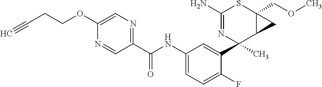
N1=CC(C(NC2=CC=C(F)C(C3(C)C4C(COC)(SC(N)=N3)C4)=C2)=O)=NC=C1OCCC#C
